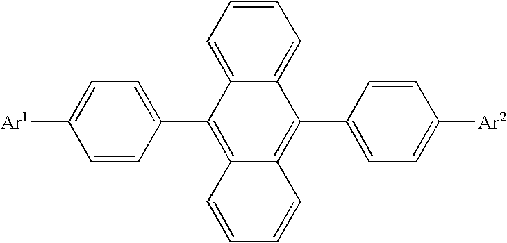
C1=CC=C2C(=C1)C(C1=CC=C([Ar2])C=C1)=C1C(=C2C2=CC=C([Ar1])C=C2)C=CC=C1
